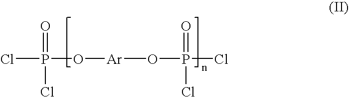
ClP(O[Ar]OP(Cl)(=O)Cl)(=O)Cl
